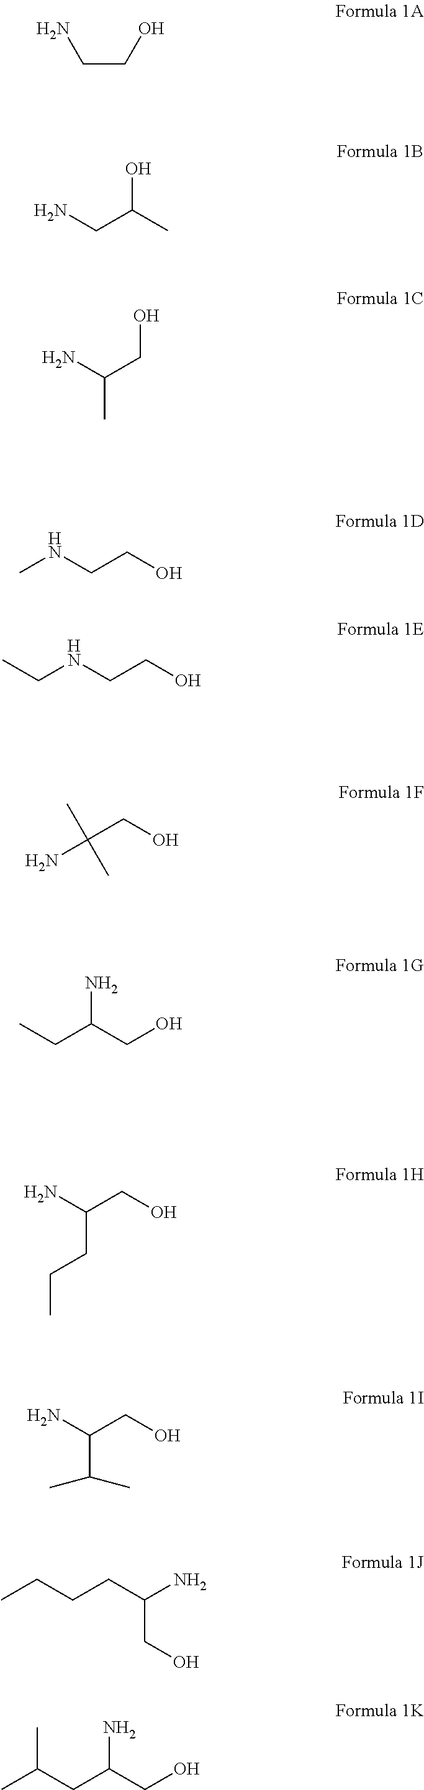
C(CO)N.OC(C)CN.OCC(N)C.CNCCO.C(NCCO)C.C(CO)(N)(C)C.NC(CO)CC.C(CCC)(N)CO.C(C(C)C)(N)CO.CCCCC(N)CO.CC(CC(CO)N)C
